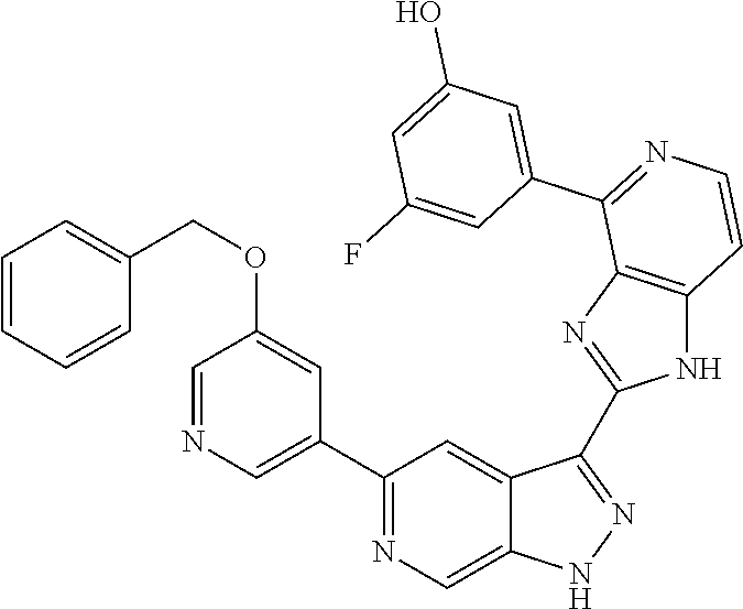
C1(C2=CN=CC(OCC3=CC=CC=C3)=C2)=NC=C2C(=C1)C(C1=NC3=C(N1)C=CN=C3C1=CC(O)=CC(F)=C1)=NN2
